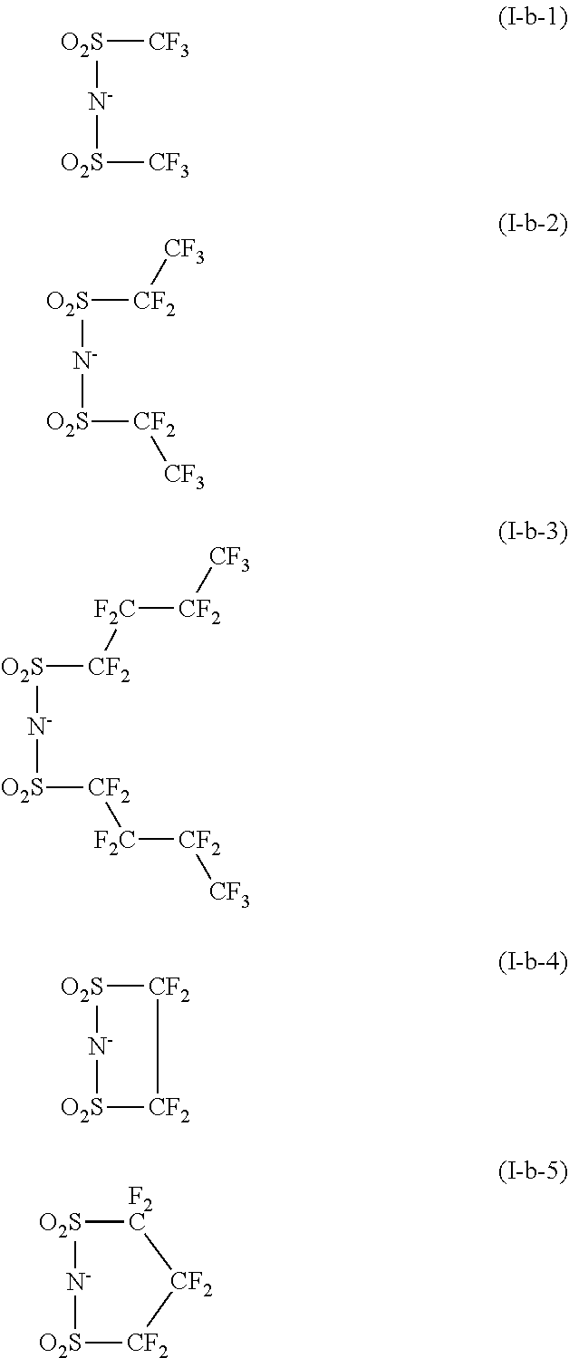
[CF3][O2S][N-][O2S][CF3].[CF2]([O2S][N-][O2S][CF2][CF3])[CF3].[CF2]([O2S][N-][O2S][CF2][F2C][CF2][CF3])[F2C][CF2][CF3].[O2S]1[CF2][CF2][O2S][N-]1.[O2S]1[F2C][CF2][CF2][O2S][N-]1
